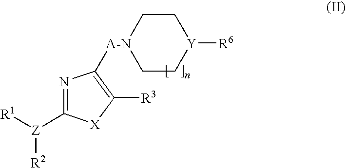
N1=C([Z]([R1])[R2])[X]C([R3])=C1[A-N]1CC[Y]([R6])CC1
